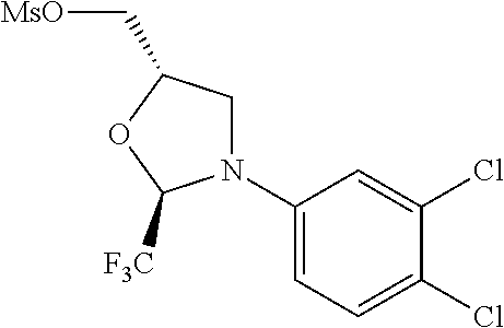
N1(C2=CC=C(Cl)C(Cl)=C2)CC(C[MsO])OC1[F3C]
